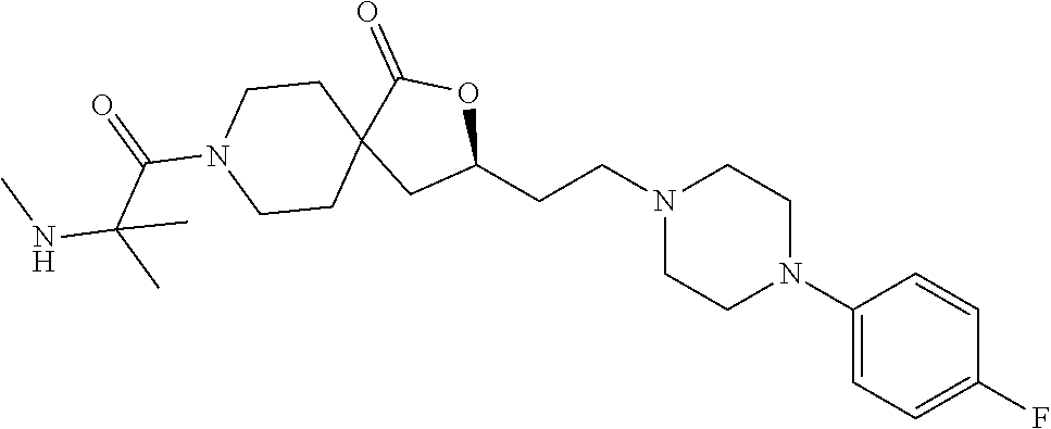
C1(N2CCN(CCC3OC(=O)C4(C3)CCN(C(C(NC)(C)C)=O)CC4)CC2)=CC=C(F)C=C1
